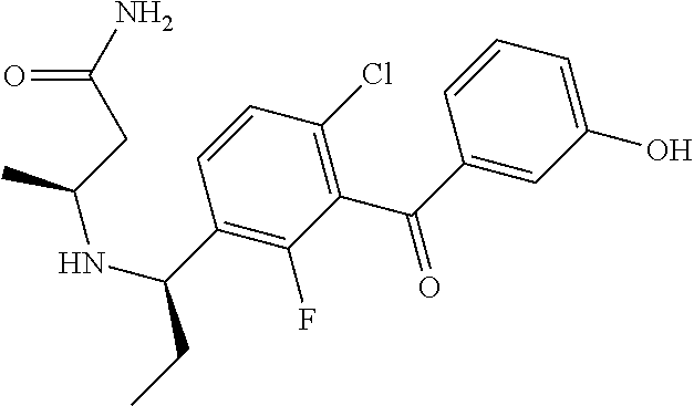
C1(O)=CC=CC(C(=O)C2=C(Cl)C=CC(C(CC)NC(C)CC(N)=O)=C2F)=C1
